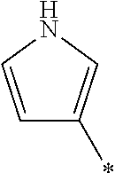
C1=CNC=C1*
